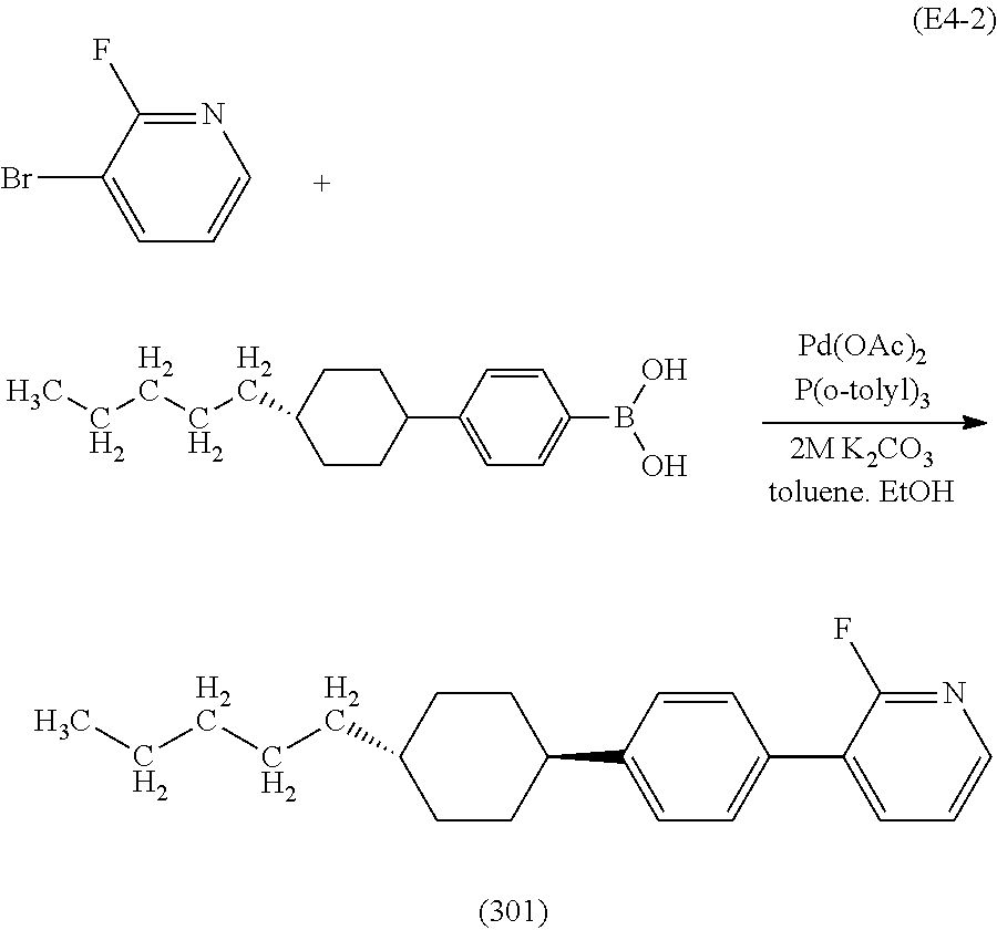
C1CC(CCCCC)CCC1C1=CC=C(C2=CC=CN=C2F)C=C1.N1=C(F)C(Br)=CC=C1.C1CC(CCCCC)CCC1C1=CC=C(B(O)O)C=C1
